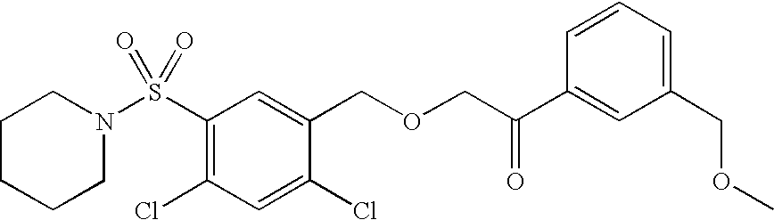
C1CCCN(S(C2=C(Cl)C=C(Cl)C(COCC(C3=CC(COC)=CC=C3)=O)=C2)(=O)=O)C1
